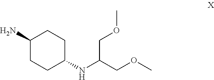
C1(N)CCC(NC(COC)COC)CC1
